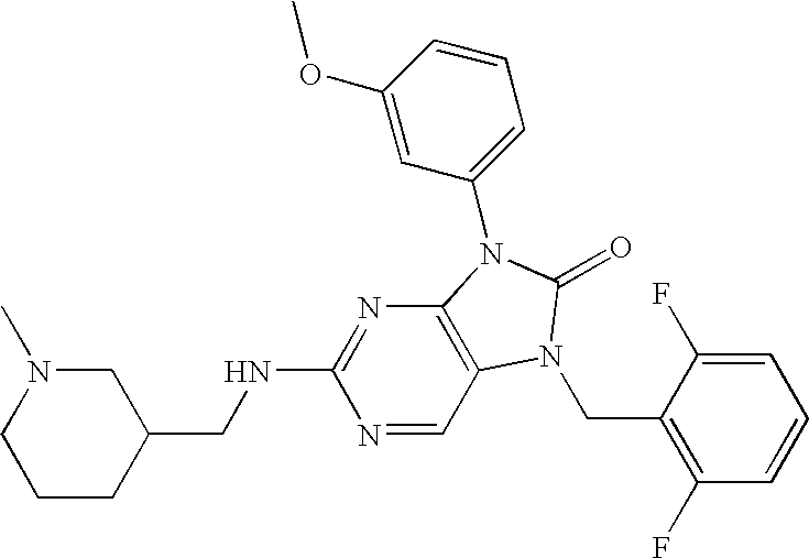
N1=CC2=C(N=C1NCC1CN(C)CCC1)N(C1=CC=CC(OC)=C1)C(=O)N2CC1=C(F)C=CC=C1F
